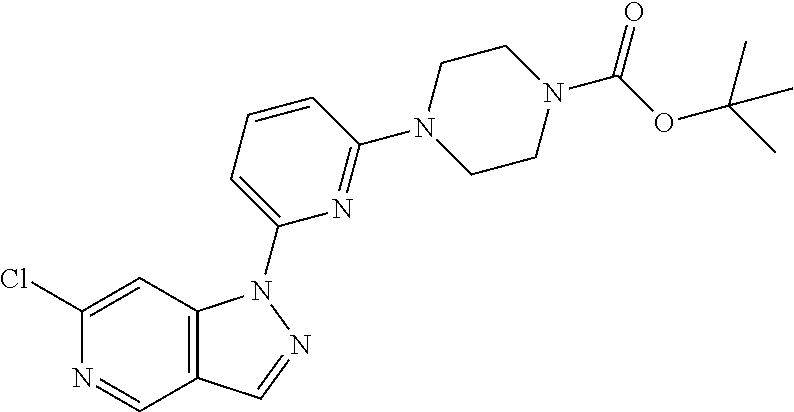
ClC1=CC2=C(C=N1)C=NN2C1=CC=CC(N2CCN(C(OC(C)(C)C)=O)CC2)=N1
